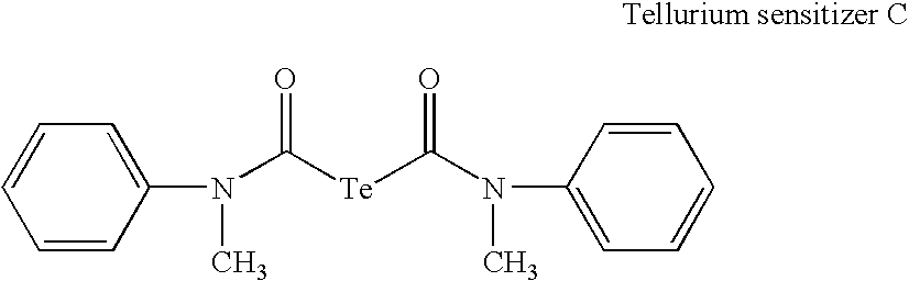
C1=CC=C(N(C)C([Te]C(N(C2=CC=CC=C2)C)=O)=O)C=C1
